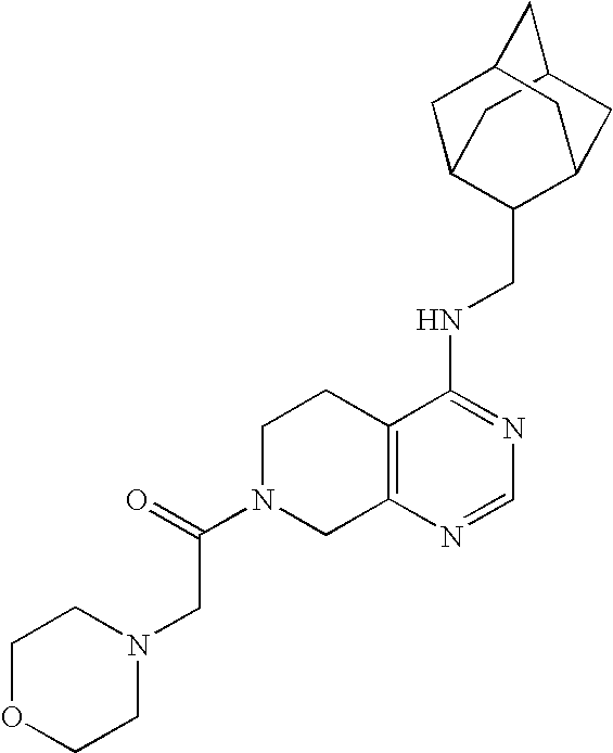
C12=C(N=CN=C1NCC1C3CC4CC(C3)CC1C4)CN(C(CN1CCOCC1)=O)CC2
